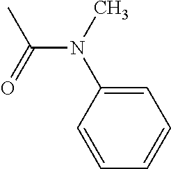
CC(N(C1=CC=CC=C1)C)=O
